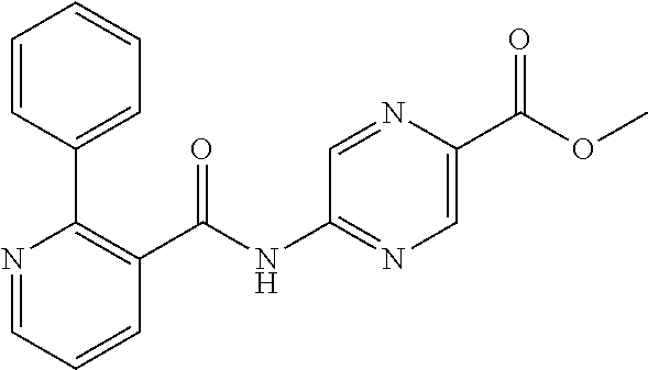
C1=CC(C2=C(C(NC3=NC=C(C(OC)=O)N=C3)=O)C=CC=N2)=CC=C1
